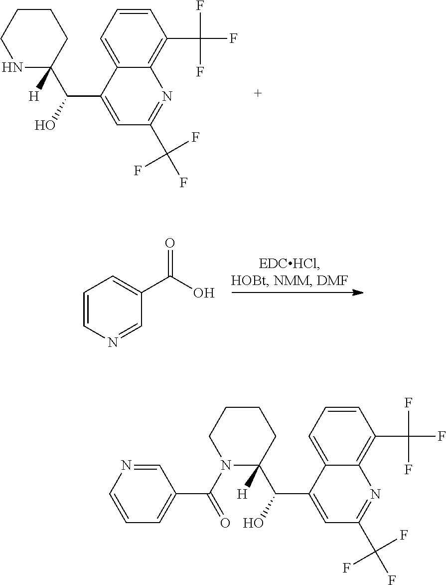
C1=CC=C2C(=C1C(F)(F)F)N=C(C(F)(F)F)C=C2C(O)C1([H])CCCCN1.C1=CN=CC(C(O)=O)=C1.C1=CC=C2C(=C1C(F)(F)F)N=C(C(F)(F)F)C=C2C(O)C1([H])CCCCN1C(=O)C1=CC=CN=C1
